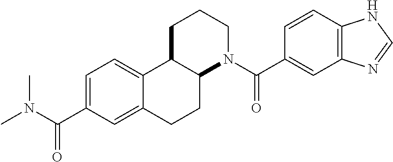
C12C(CCCN1C(C1=CC3=C(C=C1)NC=N3)=O)C1=CC=C(C(=O)N(C)C)C=C1CC2
